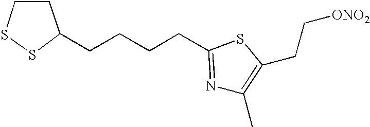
N1=C(CCCCC2CCSS2)SC(CC[ONO2])=C1C
